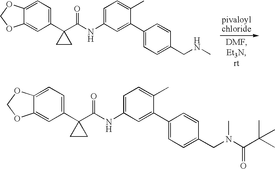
C12=CC=C(C3(C(NC4=CC=C(C)C(C5=CC=C(CN(C(C(C)(C)C)=O)C)C=C5)=C4)=O)CC3)C=C1OCO2.C12=CC=C(C3(C(NC4=CC=C(C)C(C5=CC=C(CNC)C=C5)=C4)=O)CC3)C=C1OCO2
